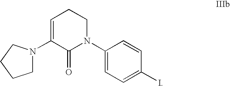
C1(N2CCCC2)=CCCN(C2=CC=C(I)C=C2)C1=O
